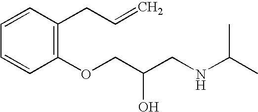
O(CC(CNC(C)C)O)C1=C(CC=C)C=CC=C1
